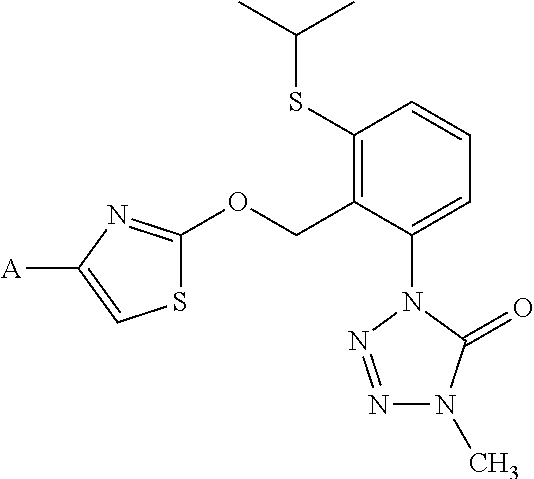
C1(SC(C)C)=C(COC2=NC([A])=CS2)C(N2N=NN(C)C2=O)=CC=C1
